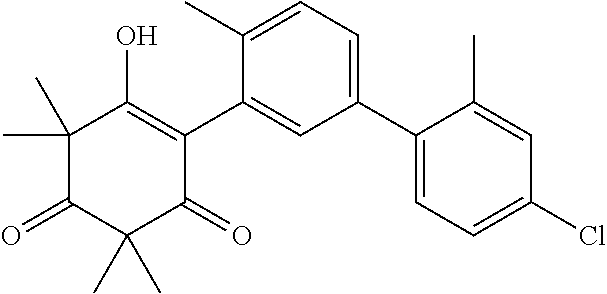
C1(C2=CC=C(Cl)C=C2C)=CC=C(C)C(C2=C(O)C(C)(C)C(=O)C(C)(C)C2=O)=C1
